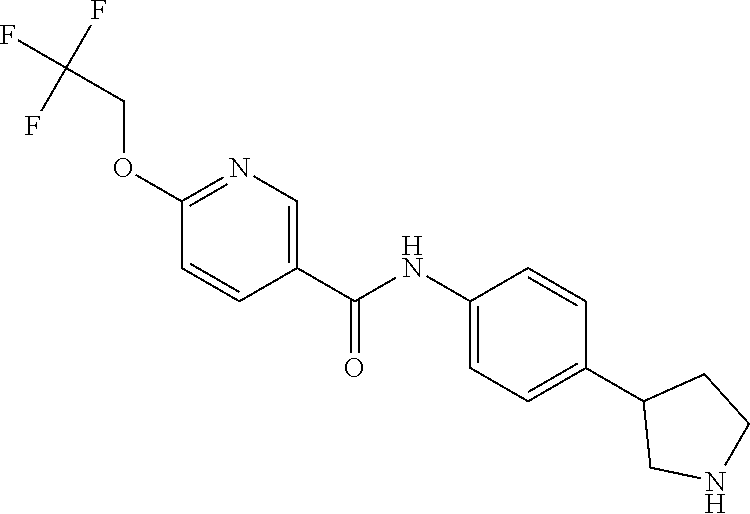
C1(NC(=O)C2=CN=C(OCC(F)(F)F)C=C2)=CC=C(C2CNCC2)C=C1
